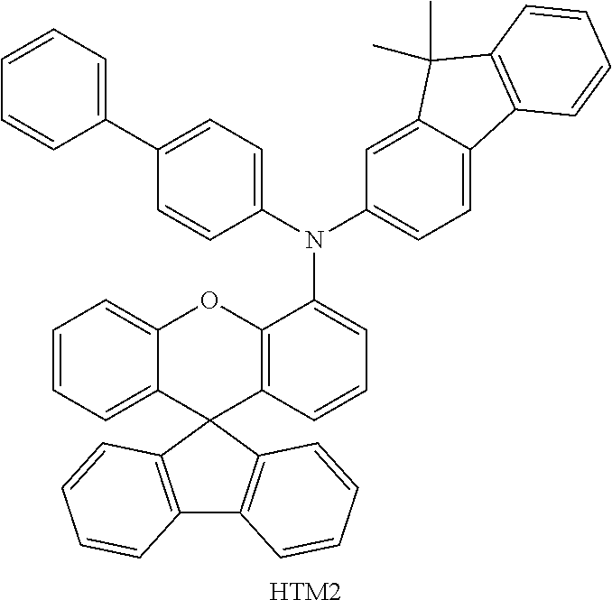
[HTM2].C1=CC=C2C(=C1)OC1=C(C23C2=C(C4=C3C=CC=C4)C=CC=C2)C=CC=C1N(C1=CC=C2C(=C1)C(C)(C)C1=C2C=CC=C1)C1=CC=C(C2=CC=CC=C2)C=C1
